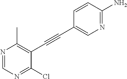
N1=CN=C(Cl)C(C#CC2=CN=C(N)C=C2)=C1C
